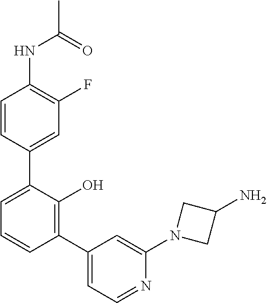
N(C1=C(F)C=C(C2=CC=CC(C3=CC=NC(N4CC(N)C4)=C3)=C2O)C=C1)C(C)=O
